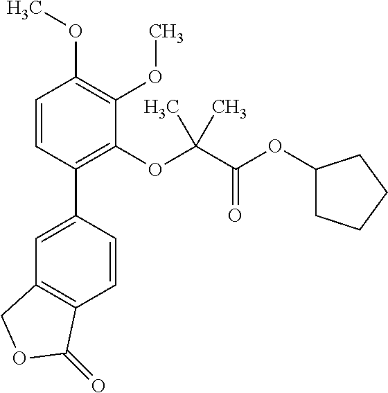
C1=C(C2=C(OC(C(OC3CCCC3)=O)(C)C)C(OC)=C(OC)C=C2)C=CC2=C1COC2=O
